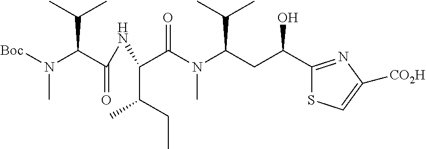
C1(C(CC(N(C(C(C(C)CC)NC(C(N([Boc])C)C(C)C)=O)=O)C)C(C)C)O)=NC([CO2H])=CS1
